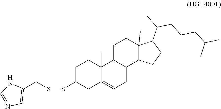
C1(CSSC2CC3=CCC4C(C3(C)CC2)CCC2(C)C4CCC2C(C)CCCC(C)C)=CN=CN1
